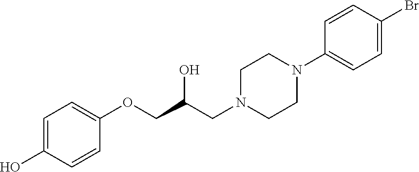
C1=C(O)C=CC(OCC(CN2CCN(C3=CC=C(Br)C=C3)CC2)O)=C1
